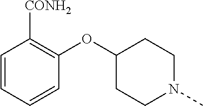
C1=CC=CC(OC2CCN(C)CC2)=C1[CONH2]
